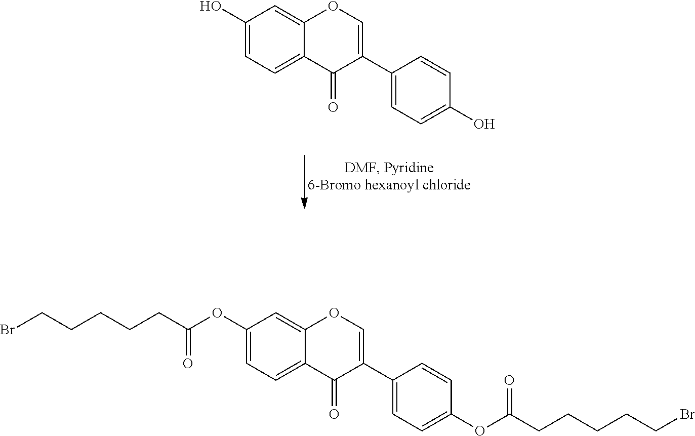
C1(O)=CC=C2C(=C1)OC=C(C1=CC=C(O)C=C1)C2=O.C1(OC(CCCCCBr)=O)=CC=C2C(=C1)OC=C(C1=CC=C(OC(CCCCCBr)=O)C=C1)C2=O
